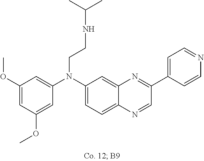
C1(OC)=CC(OC)=CC(N(C2=CC=C3C(=C2)N=C(C2=CC=NC=C2)C=N3)CCNC(C)C)=C1
